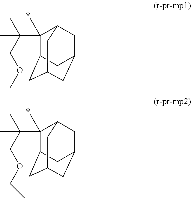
C(COC)(C)(C)C1(C)C2CC3CC(CC1C3)C2.C(COCC)(C)(C)C1(C)C2CC3CC(CC1C3)C2
